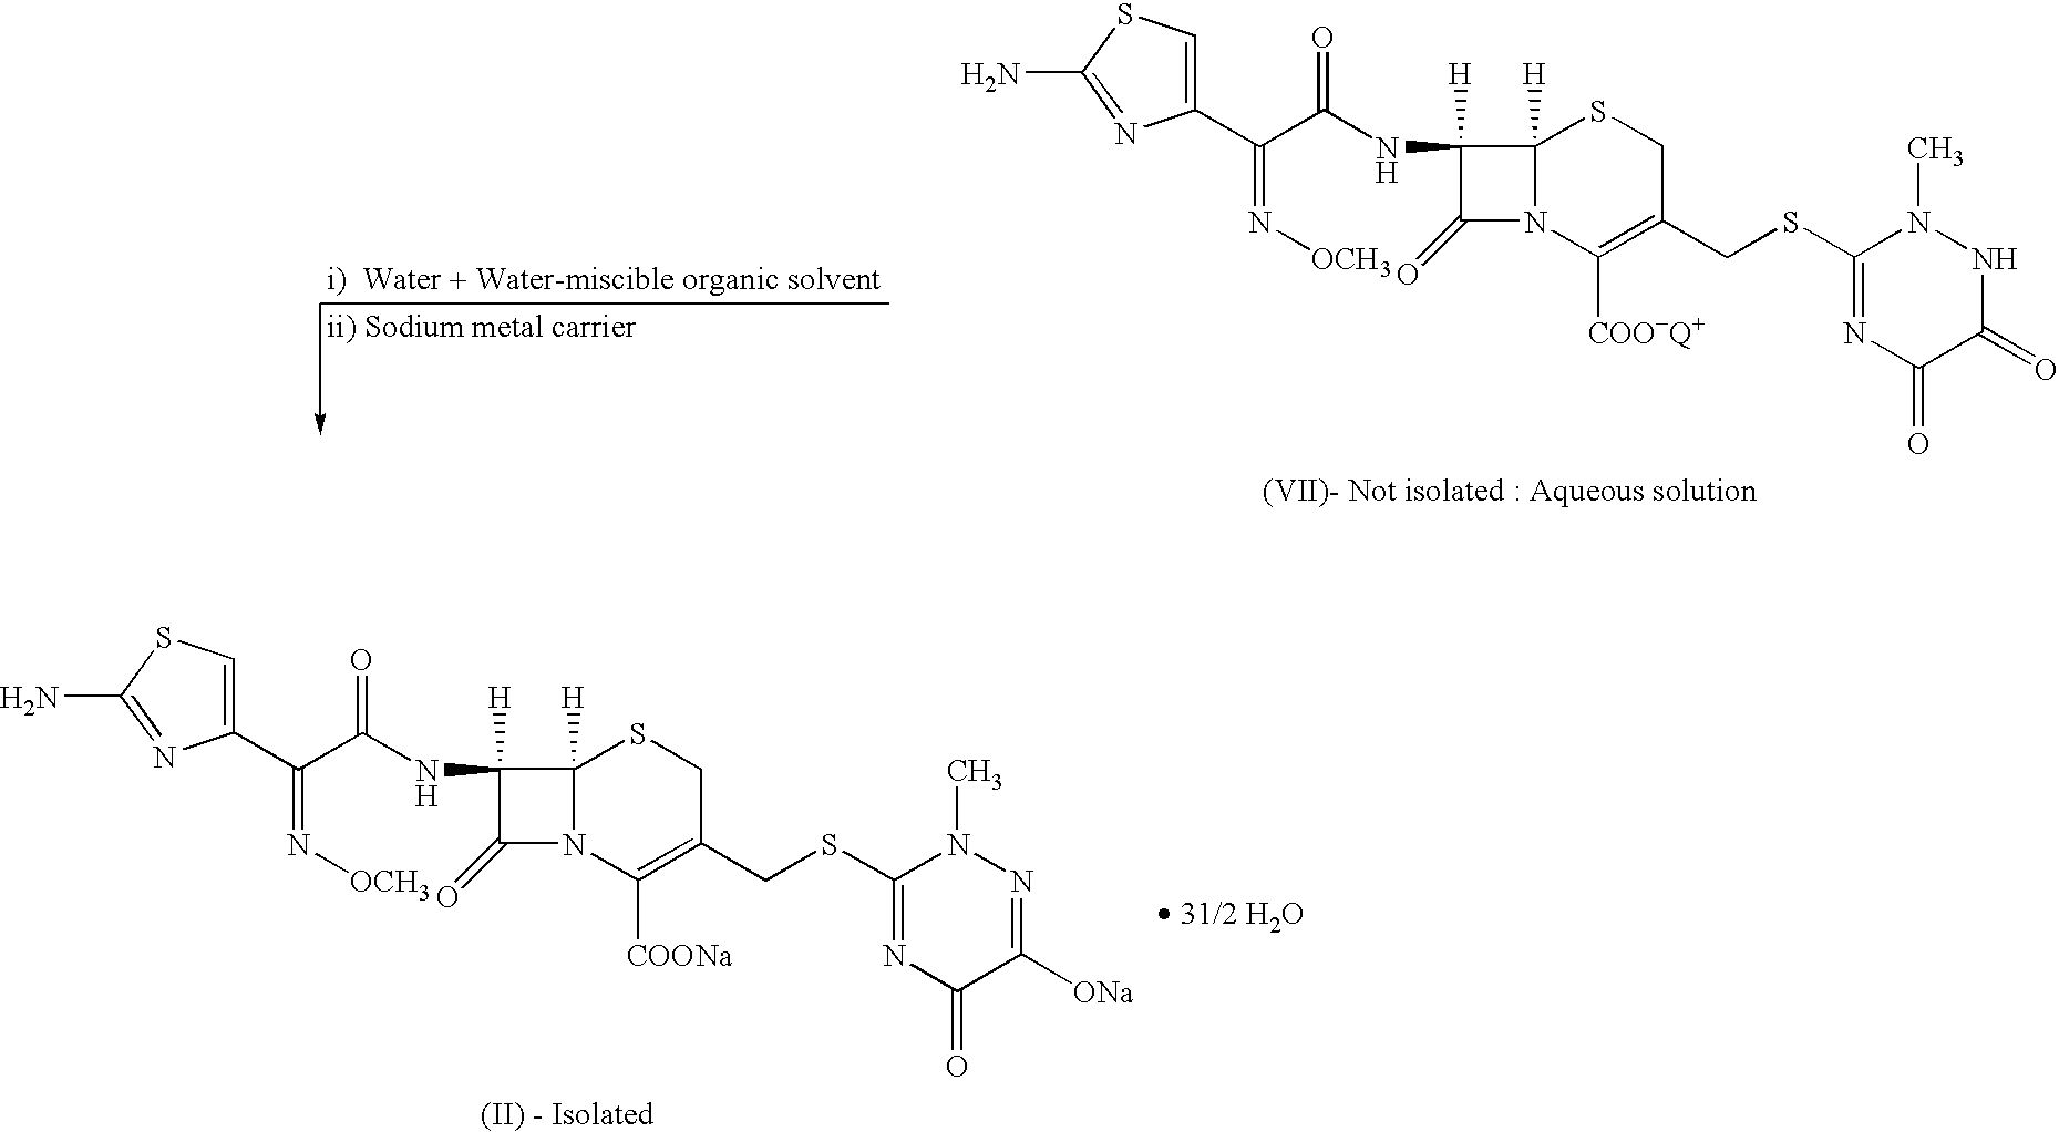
C1(C(C(NC2([H])C(=O)N3C2([H])SCC(CSC2=NC(=O)C(=O)NN2C)=C3[COO-Q+])=O)=N[OCH3])=CSC(N)=N1.C1(C(C(NC2([H])C(=O)N3C2([H])SCC(CSC2=NC(=O)C([ONa])=NN2C)=C3[COONa])=O)=N[OCH3])=CSC(N)=N1
